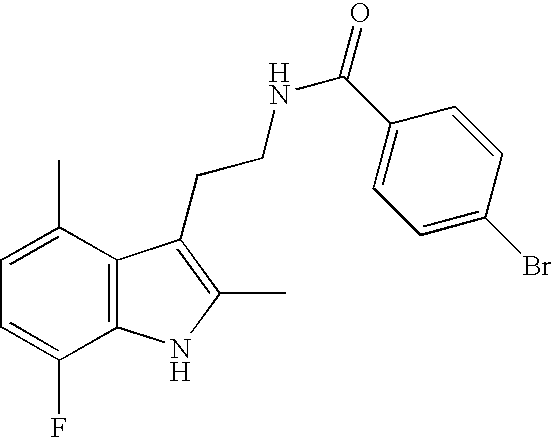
C1=C(C)C2=C(C(F)=C1)NC(C)=C2CCNC(C1=CC=C(Br)C=C1)=O
